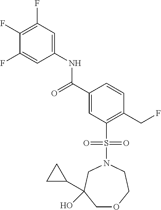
C(C1=CC(S(N2CCOCC(O)(C3CC3)C2)(=O)=O)=C(CF)C=C1)(=O)NC1=CC(F)=C(F)C(F)=C1
